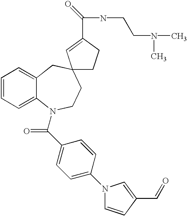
C1=CC=C2C(=C1)CC1(CCN2C(C2=CC=C(N3C=CC(C=O)=C3)C=C2)=O)CCC(C(=O)NCCN(C)C)=C1
